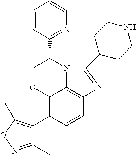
C12=C(C3=C(C)ON=C3C)C=CC3=C1N(C(C1=NC=CC=C1)CO2)C(C1CCNCC1)=N3
